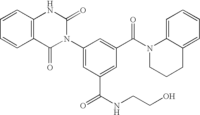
C1=CC2=C(C=C1)C(=O)N(C1=CC(C(=O)NCCO)=CC(C(N3CCCC4=CC=CC=C34)=O)=C1)C(=O)N2
